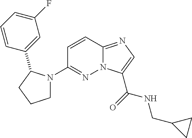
N12C(=NC=C1C(=O)NCC1CC1)C=CC(N1CCCC1C1=CC(F)=CC=C1)=N2
